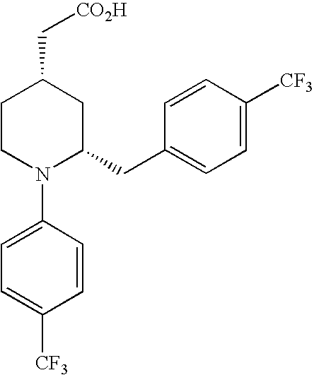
C1=C(N2C(CC3=CC=C([CF3])C=C3)CC(C[CO2H])CC2)C=CC([CF3])=C1
